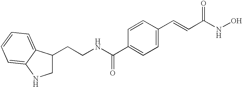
C1C(CCNC(C2=CC=C(C=CC(NO)=O)C=C2)=O)C2=CC=CC=C2N1
